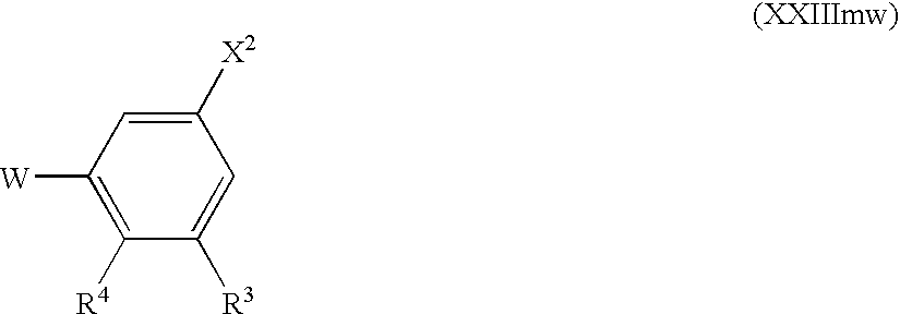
C1([X2])=CC([W])=C([R4])C([R3])=C1
